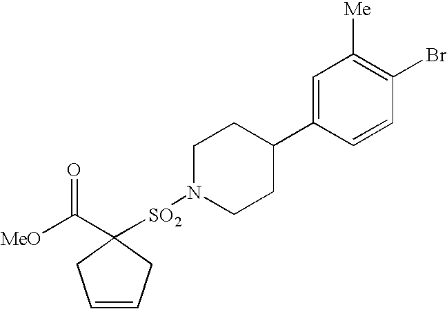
C1N([SO2]C2(C([MeO])=O)CC=CC2)CCC(C2=CC([Me])=C(Br)C=C2)C1
